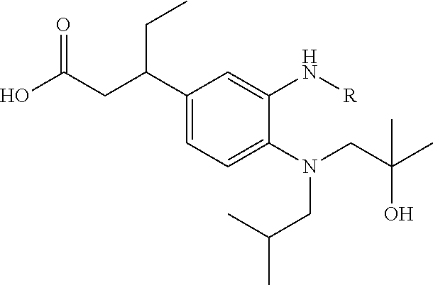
C1(N(CC(C)C)CC(O)(C)C)=CC=C(C(CC(O)=O)CC)C=C1N[R]
